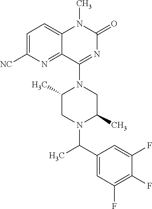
C1=C([NC])N=C2C(=C1)N(C)C(=O)N=C2N1C(C)CN(C(C2=CC(F)=C(F)C(F)=C2)C)C(C)C1
